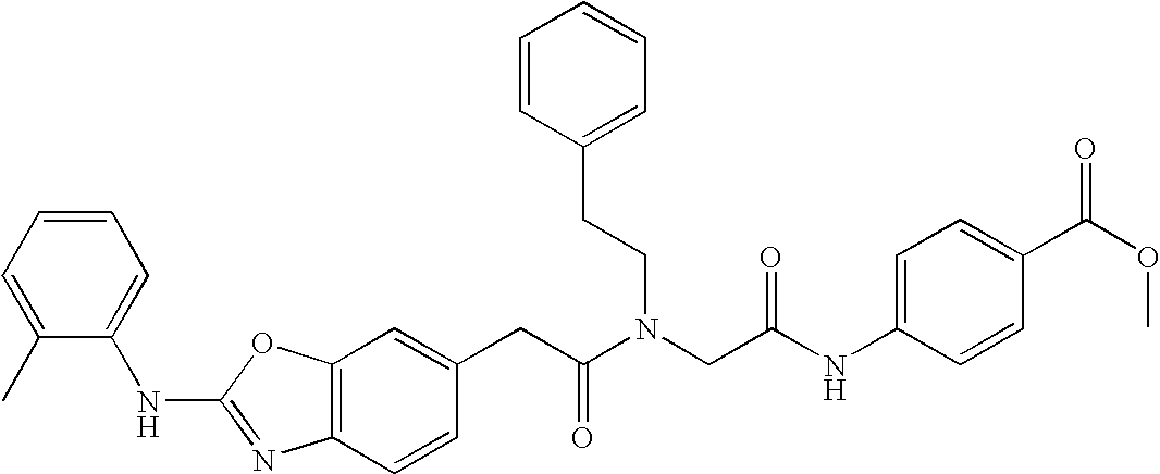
C1=C(CC(N(CC(NC2=CC=C(C(OC)=O)C=C2)=O)CCC2=CC=CC=C2)=O)C=CC2=C1OC(NC1=CC=CC=C1C)=N2
